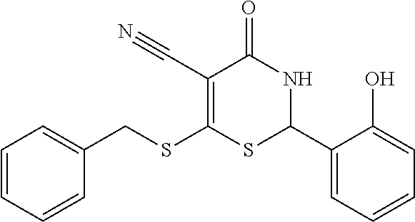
C1=CC=CC(CSC2=C(C#N)C(=O)NC(C3=CC=CC=C3O)S2)=C1
